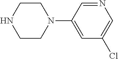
C1CN(C2=CC(Cl)=CN=C2)CCN1
